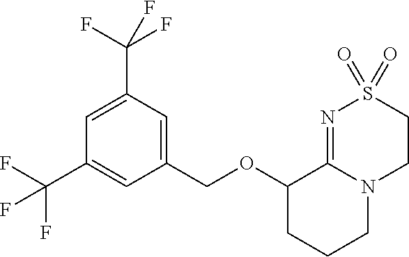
C(OC1CCCN2C1=NS(=O)(=O)CC2)C1=CC(C(F)(F)F)=CC(C(F)(F)F)=C1
